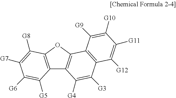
C12=C(OC3=C1C([G4])=C([G3])C1=C3C([G9])=C([G10])C([G11])=C1[G12])C([G8])=C([G7])C([G6])=C2[G5]
